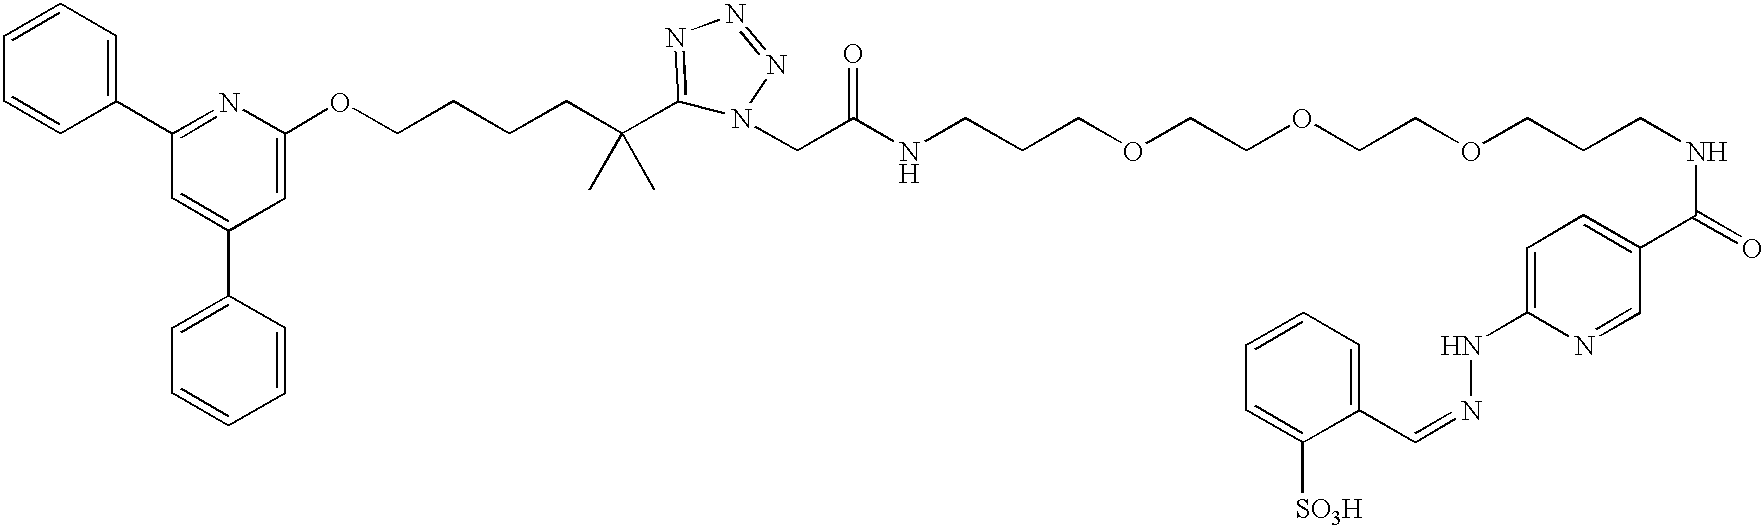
C1=CC(C2=NC(OCCCCC(C3=NN=NN3CC(NCCCOCCOCCOCCCNC(=O)C3=CC=C(NN=CC4=CC=CC=C4[SO3H])N=C3)=O)(C)C)=CC(C3=CC=CC=C3)=C2)=CC=C1
